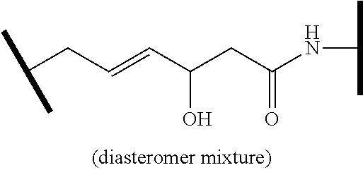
C(=CC(CC(=O)NC(C)C)O)CC(C)C
